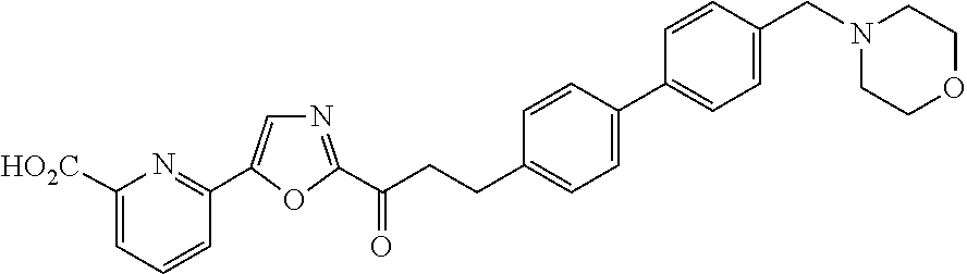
C1([HO2C])=CC=CC(C2=CN=C(C(CCC3=CC=C(C4=CC=C(CN5CCOCC5)C=C4)C=C3)=O)O2)=N1
